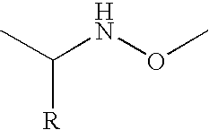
O(NC(C)[R])C
